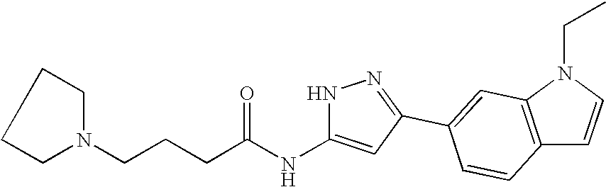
C(CCC(NC1=CC(C2=CC3=C(C=CN3CC)C=C2)=NN1)=O)N1CCCC1
